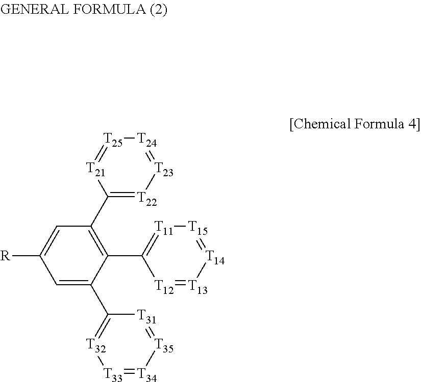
C1(C2=C(C3=[T11][T15]=[T14][T13]=[T12]3)C(C3=[T32][T33]=[T34][T35]=[T31]3)=CC([R])=C2)=[T22][T23]=[T24][T25]=[T21]1
